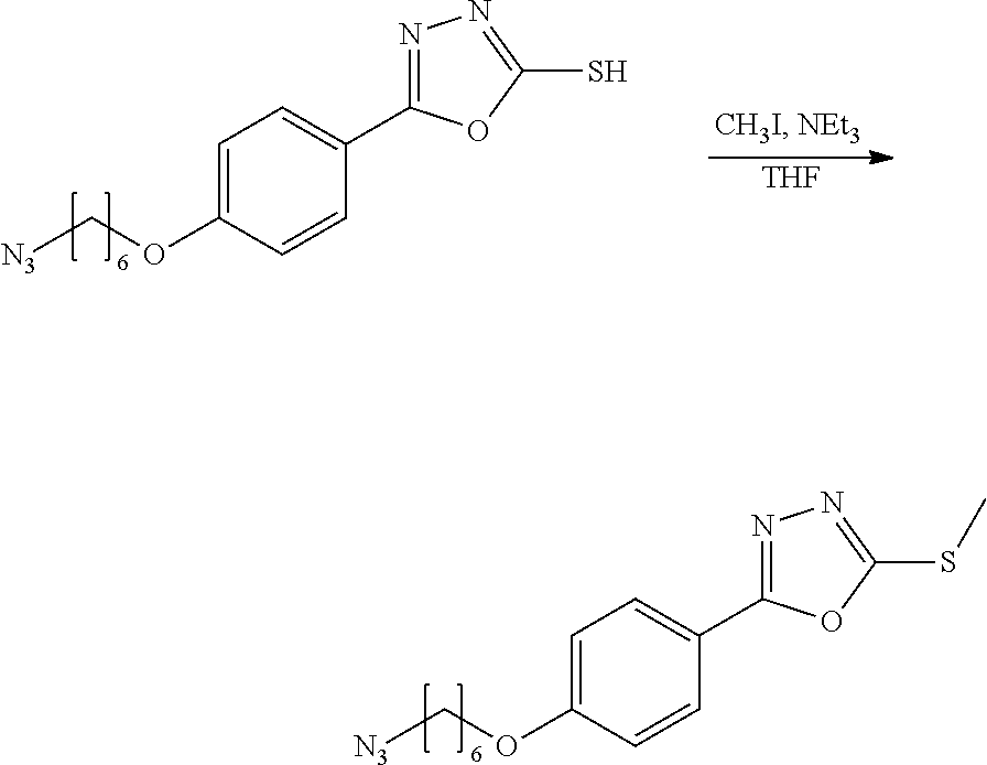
C1=C(OC[N3])C=CC(C2=NN=C(SC)O2)=C1.[THF].C1=C(OC[N3])C=CC(C2=NN=C(S)O2)=C1
